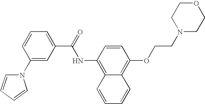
C1(N2C=CC=C2)=CC(C(=O)NC2=C3C(=C(OCCN4CCOCC4)C=C2)C=CC=C3)=CC=C1
